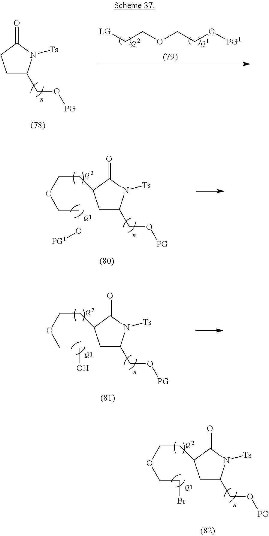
C1C(CO[PG])N([Ts])C(=O)C1CCOCCBr.[Q].[Q].[LG]CCOCCO[PG1].C1C(CO[PG])N([Ts])C(=O)C1.C1C(CO[PG])N([Ts])C(=O)C1CCOCCO[PG1].[Q].[Q].C1C(CO[PG])N([Ts])C(=O)C1CCOCCO.[Q].[Q]
